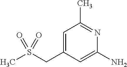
C1(C)=NC(N)=CC(CS(C)(=O)=O)=C1
